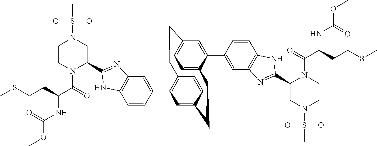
C1=CC(C2=C3C=CC(=C2)CCC2=CC=C(C=C2C2=CC4=C(C=C2)NC(C2N(C(C(NC(OC)=O)CCSC)=O)CCN(S(C)(=O)=O)C2)=N4)CC3)=CC2=C1NC(C1N(C(C(NC(OC)=O)CCSC)=O)CCN(S(C)(=O)=O)C1)=N2
